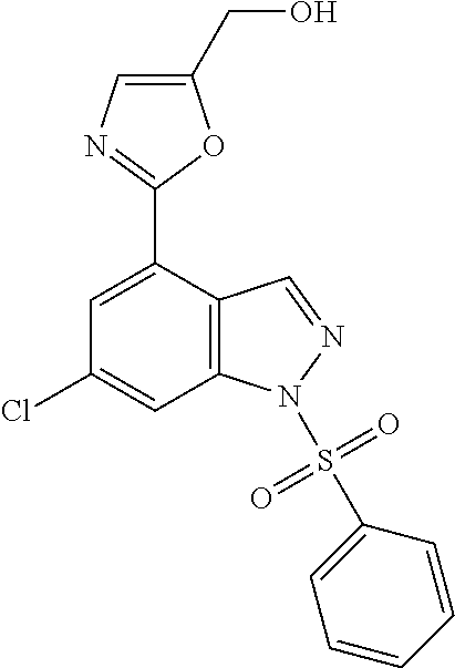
C1(CO)=CN=C(C2=CC(Cl)=CC3=C2C=NN3S(=O)(=O)C2=CC=CC=C2)O1
